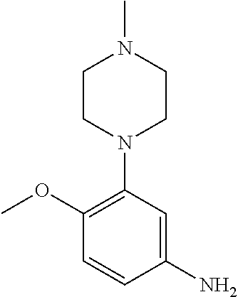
C1N(C)CCN(C2=C(OC)C=CC(N)=C2)C1
